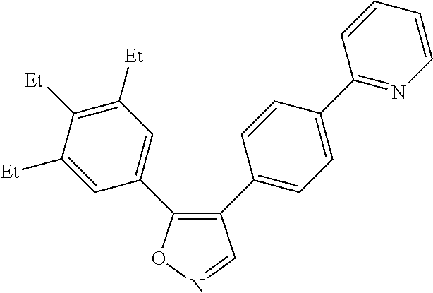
C1(C2=CC=C(C3=NC=CC=C3)C=C2)=C(C2=CC([Et])=C([Et])C([Et])=C2)ON=C1
